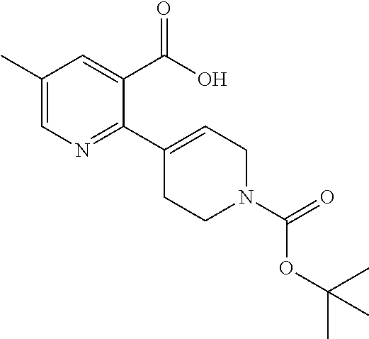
C1(C)=CN=C(C2=CCN(C(=O)OC(C)(C)C)CC2)C(C(O)=O)=C1
